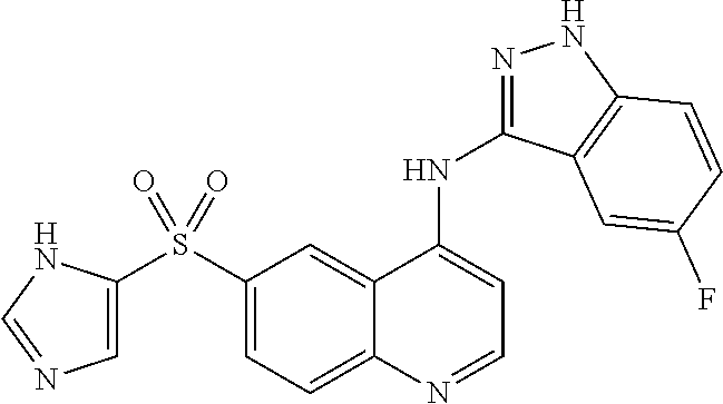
C1(S(C2=CC=C3C(=C2)C(NC2=NNC4=C2C=C(F)C=C4)=CC=N3)(=O)=O)=CN=CN1
